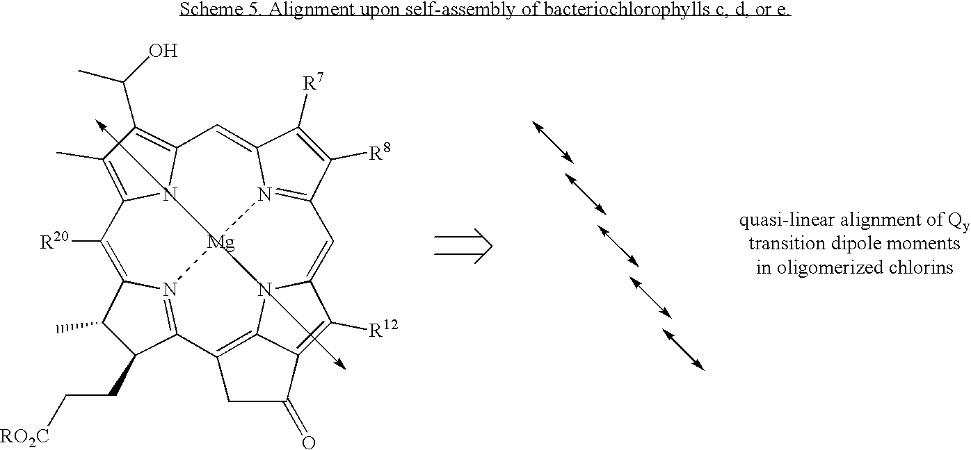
N12=C3C(CC[RO2C])C(C)C1=C([R20])C1=C(C)C(C(O)C)=C4N1[Mg]21N2=C(C([R8])=C([R7])C2=C4)C=C2N1C1=C3CC(=O)C1=C2[R12]
